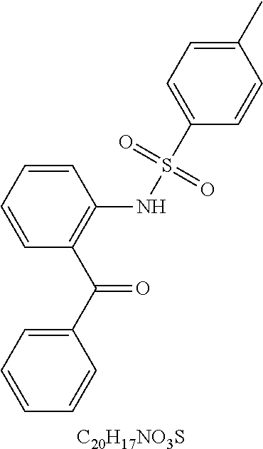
C1=CC=CC(C(C2=C(NS(=O)(=O)C3=CC=C(C)C=C3)C=CC=C2)=O)=C1.[C20H17NO3S]
